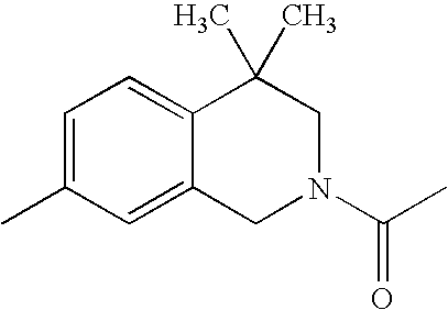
C1=C(C)C=C2C(=C1)C(C)(C)CN(C(C)=O)C2
